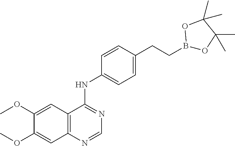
C12=C(N=CN=C1NC1=CC=C(CCB3OC(C)(C)C(C)(C)O3)C=C1)C=C(OC)C(OC)=C2
